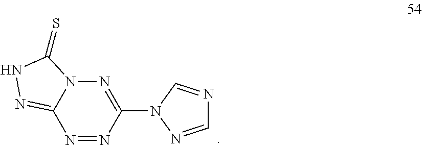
N12C(=NNC1=S)N=NC(N1N=CN=C1)=N2
